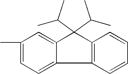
C1(C)=CC=C2C(=C1)C(C(C)C)(C(C)C)C1=C2C=CC=C1
